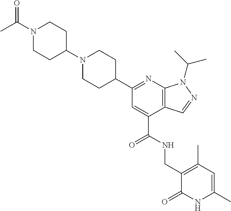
N1=C(C2CCN(C3CCN(C(C)=O)CC3)CC2)C=C(C(NCC2=C(C)C=C(C)NC2=O)=O)C2=C1N(C(C)C)N=C2
